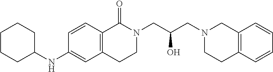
C12=C(C=CC=C1)CCN(CC(O)CN1C(=O)C3=C(CC1)C=C(NC1CCCCC1)C=C3)C2
